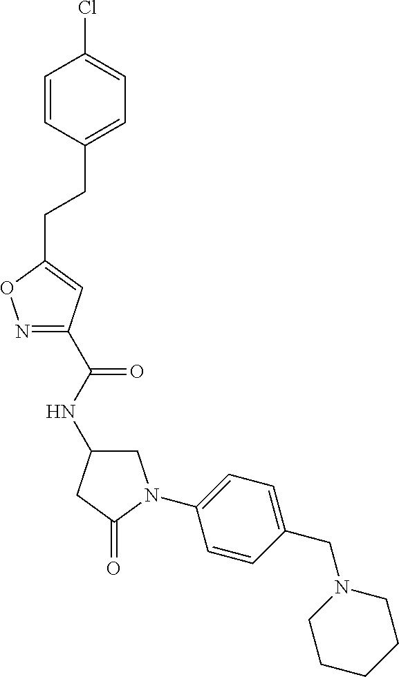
N1=C(C(=O)NC2CN(C3=CC=C(CN4CCCCC4)C=C3)C(=O)C2)C=C(CCC2=CC=C(Cl)C=C2)O1
